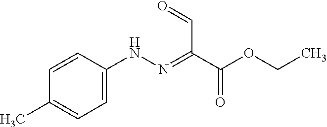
C1(C)=CC=C(NN=C(C(OCC)=O)C=O)C=C1
